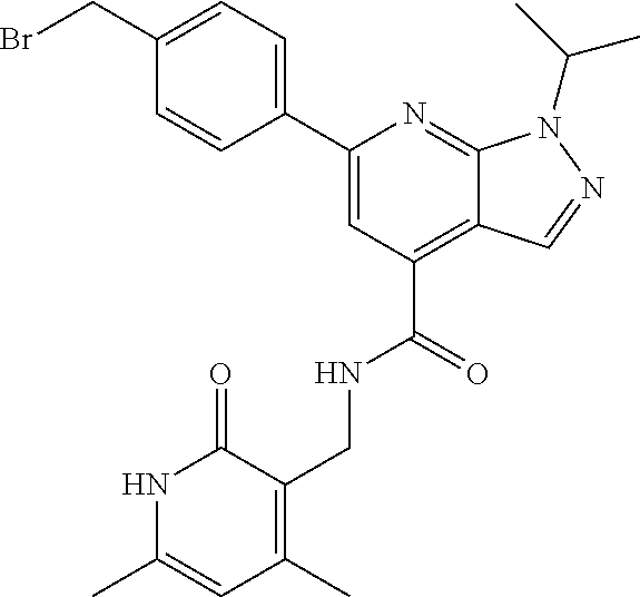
C12=NC(C3=CC=C(CBr)C=C3)=CC(C(=O)NCC3=C(C)C=C(C)NC3=O)=C1C=NN2C(C)C
